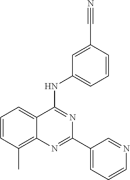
C1=CC(C)=C2C(=C1)C(NC1=CC=CC(C#N)=C1)=NC(C1=CC=CN=C1)=N2
